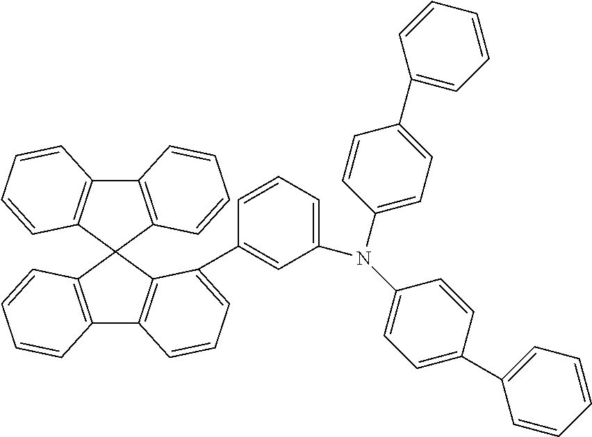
C12=C(C3(C4=C1C=CC=C4)C1=C(C4=C3C(C3=CC(N(C5=CC=C(C6=CC=CC=C6)C=C5)C5=CC=C(C6=CC=CC=C6)C=C5)=CC=C3)=CC=C4)C=CC=C1)C=CC=C2
